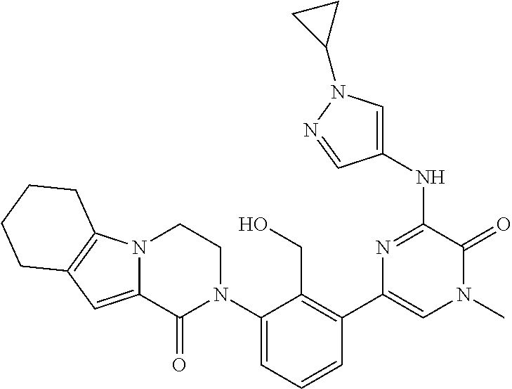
N(C1=NC(C2=C(CO)C(N3CCN4C(=CC5=C4CCCC5)C3=O)=CC=C2)=CN(C)C1=O)C1=CN(C2CC2)N=C1
